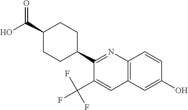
C1(C(O)=O)CCC(C2=NC3=C(C=C2C(F)(F)F)C=C(O)C=C3)CC1
